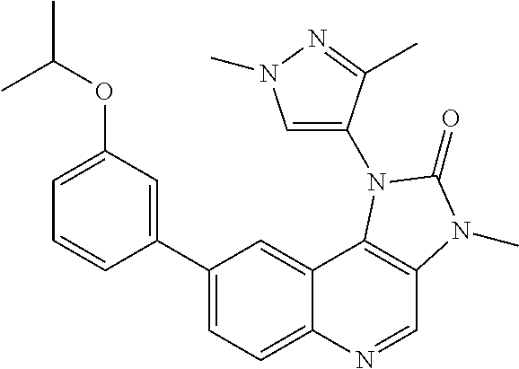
C1(C2=CC=C3C(=C2)C2=C(C=N3)N(C)C(=O)N2C2=CN(C)N=C2C)=CC(OC(C)C)=CC=C1
